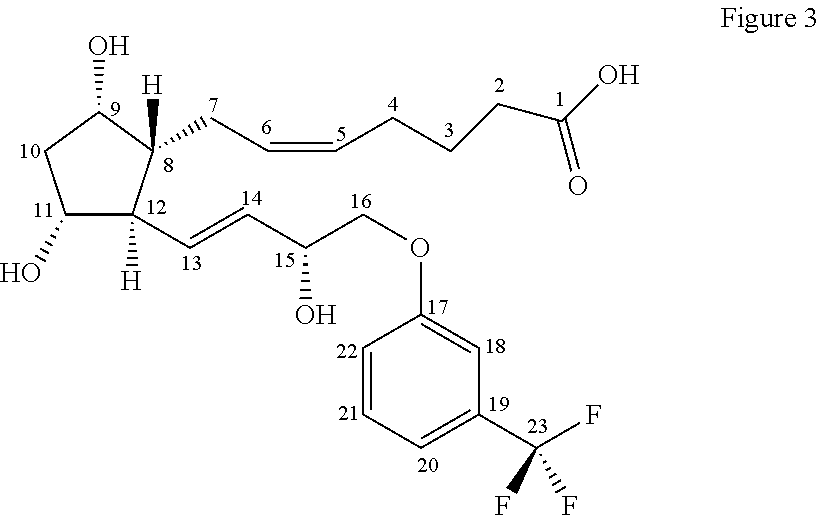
C1(O)C([H])(C=CC(O)COC2=CC(C(F)(F)F)=CC=C2)C(CC=CCCCC(=O)O)([H])C(O)C1
